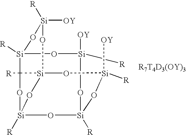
C12([R])[Si]34O[Si]([R])([OY])O[Si]([R])(O[Si]([R])(O1)O3)O[Si]([OY])([R])O[Si]2([R])O[Si]([OY])([R])O4
